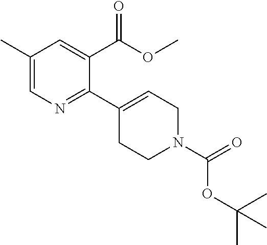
C1(C2=CCN(C(=O)OC(C)(C)C)CC2)=NC=C(C)C=C1C(OC)=O
